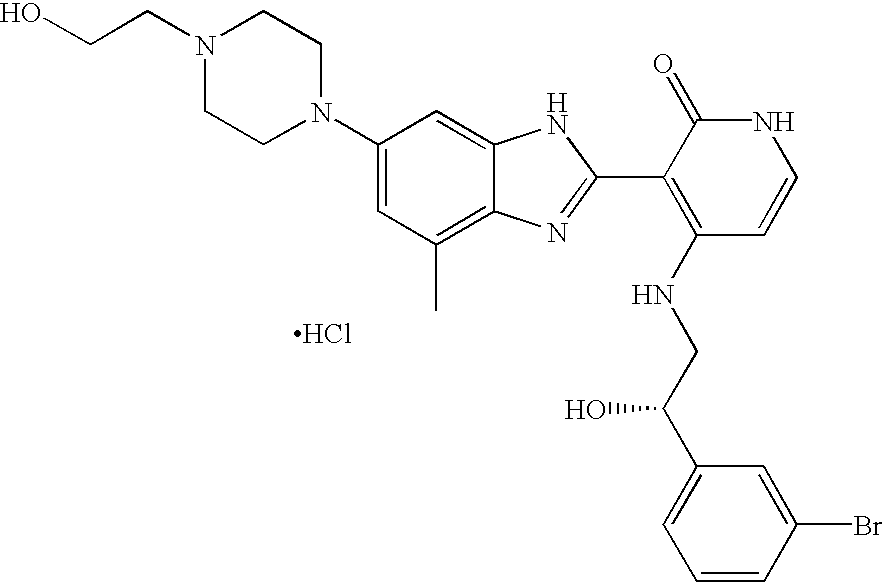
OCCN1CCN(C2=CC(C)=C3C(=C2)NC(C2=C(NCC(C4=CC=CC(Br)=C4)O)C=CNC2=O)=N3)CC1.Cl
